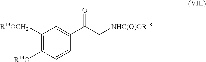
C1([R13OCH2])=C([R14O])C=CC(C(=O)C[NHC(O)OR18])=C1
